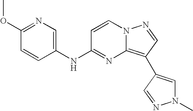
C1(OC)=NC=C(NC2=NC3=C(C4=CN(C)N=C4)C=NN3C=C2)C=C1
